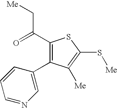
C1(C(C[Me])=O)=C(C2=CN=CC=C2)C([Me])=C(S[Me])S1
